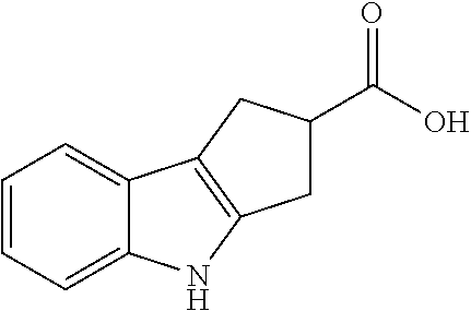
C1=CC=C2C(=C1)C1=C(N2)CC(C(O)=O)C1
